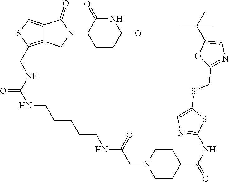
C1CC(=O)NC(=O)C1N1C(=O)C2=CSC(CNC(NCCCCCNC(CN3CCC(C(NC4=NC=C(SCC5=NC=C(C(C)(C)C)O5)S4)=O)CC3)=O)=O)=C2C1
